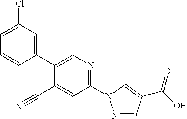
C1=CC(C2=CN=C(N3N=CC(C(=O)O)=C3)C=C2C#N)=CC(Cl)=C1
